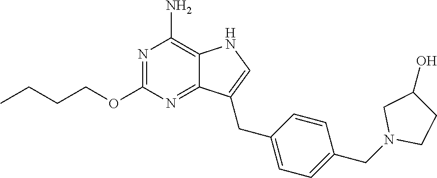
N1=C(OCCCC)N=C2C(=C1N)NC=C2CC1=CC=C(CN2CCC(O)C2)C=C1
